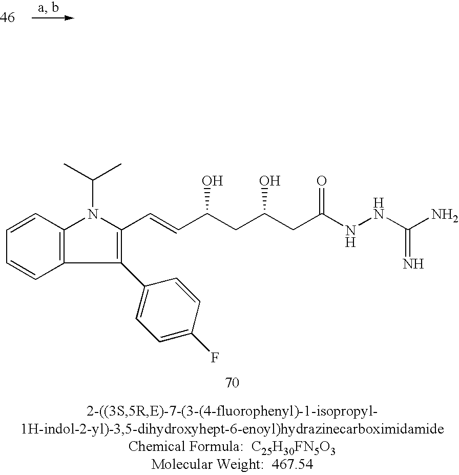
C12=C(C=CC=C1)N(C(C)C)C(C=CC(CC(CC(NNC(N)=N)=O)O)O)=C2C1=CC=C(F)C=C1
